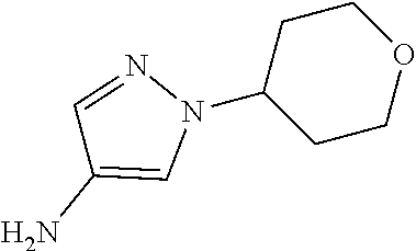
C1CC(N2N=CC(N)=C2)CCO1
